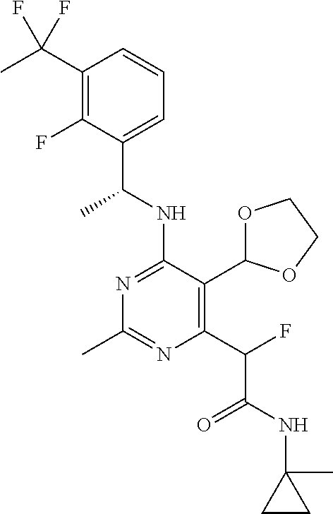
N1=C(NC(C)C2=CC=CC(C(F)(F)C)=C2F)C(C2OCCO2)=C(C(C(=O)NC2(C)CC2)F)N=C1C
